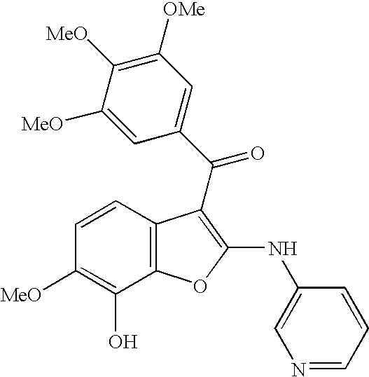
C1=C([MeO])C([MeO])=C([OMe])C=C1C(=O)C1=C(NC2=CN=CC=C2)OC2=C1C=CC([MeO])=C2O
